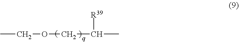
CCOCC(C)[R39]
